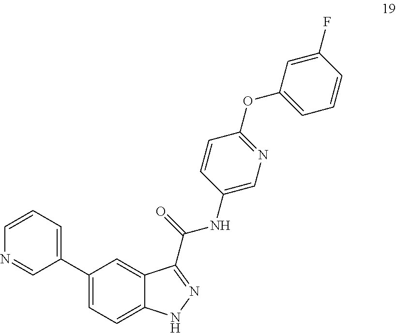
C1(C2=CC=CN=C2)=CC=C2C(=C1)C(C(=O)NC1=CN=C(OC3=CC=CC(F)=C3)C=C1)=NN2
